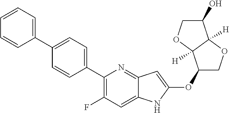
C1(C2=CC=C(C3=CC=CC=C3)C=C2)=C(F)C=C2C(=N1)C=C(OC1COC3([H])C1([H])OCC3O)N2
